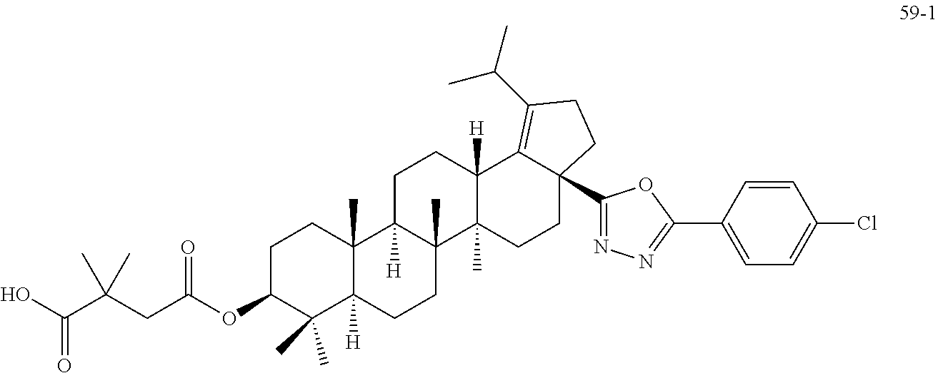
C1C(OC(CC(C(O)=O)(C)C)=O)C(C)(C)C2([H])C(C)(C1)C1([H])C(C)(CC2)C2(C)C([H])(CC1)C1=C(C(C)C)CCC1(C1=NN=C(C3=CC=C(Cl)C=C3)O1)CC2
